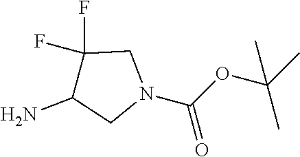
C1(F)(F)C(N)CN(C(OC(C)(C)C)=O)C1
